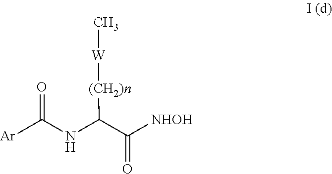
[Ar]C(NC(C([NHOH])=O)[(CH2)n][W]C)=O
